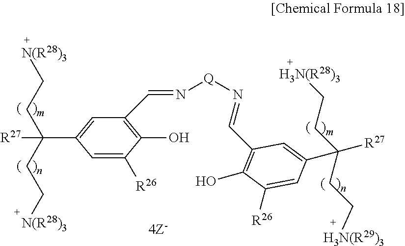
C1=C([R26])C(O)=C(C=N[Q]N=CC2=C(O)C([R26])=CC(C(CC[H3N(R28)3])(CC[H3N(R29)3])[R27])=C2)C=C1C(CC[N(R28)3])(CC[N(R28)3])[R27]
